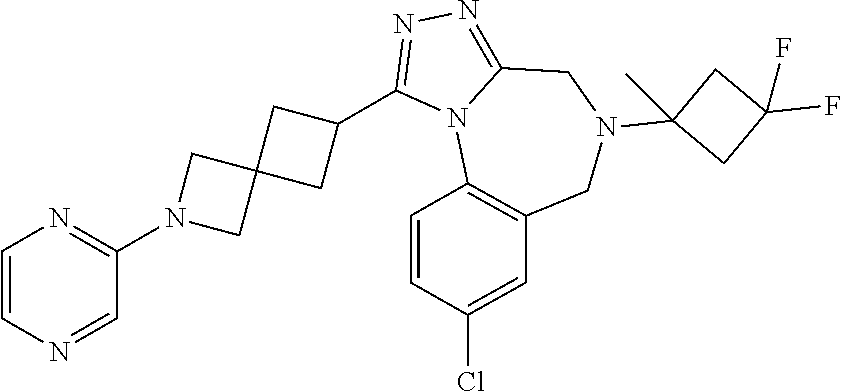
C1=CN=CC(N2CC3(C2)CC(C2=NN=C4N2C2=C(CN(C5(C)CC(F)(F)C5)C4)C=C(Cl)C=C2)C3)=N1
